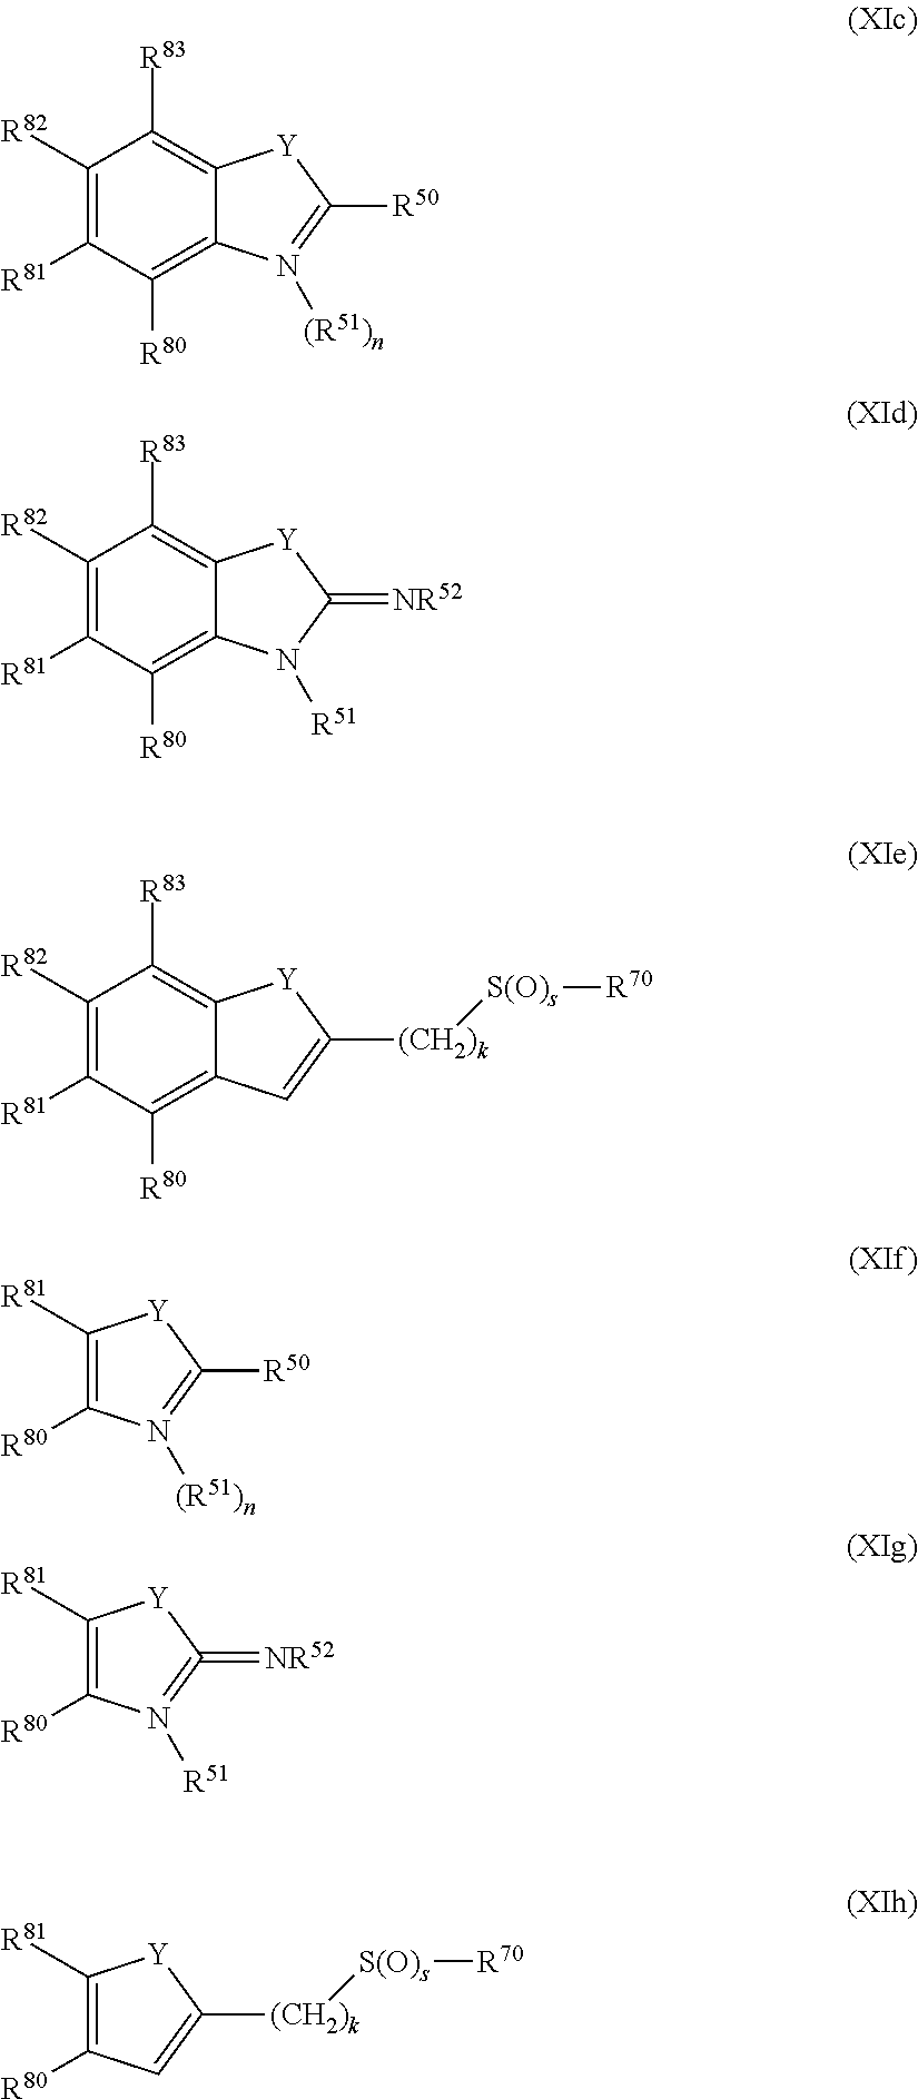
C1([R82])=C([R81])C([R80])=C2C(=C1[R83])[Y]C([R50])=N2[(R51)n].C1([R82])=C([R81])C([R80])=C2C(=C1[R83])[Y]C(=[NR52])N2[R51].C1([R82])=C([R81])C([R80])=C2C(=C1[R83])[Y]C([(CH2)k][S(O)s][R70])=C2.C1([R81])=C([R80])N([(R51)n])=C([R50])[Y]1.C1([R81])=C([R80])N([R51])=C(=[NR52])[Y]1.C1([(CH2)k][S(O)s][R70])=CC([R80])=C([R81])[Y]1
